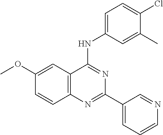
C1(OC)=CC2=C(C=C1)N=C(C1=CC=CN=C1)N=C2NC1=CC=C(Cl)C(C)=C1
